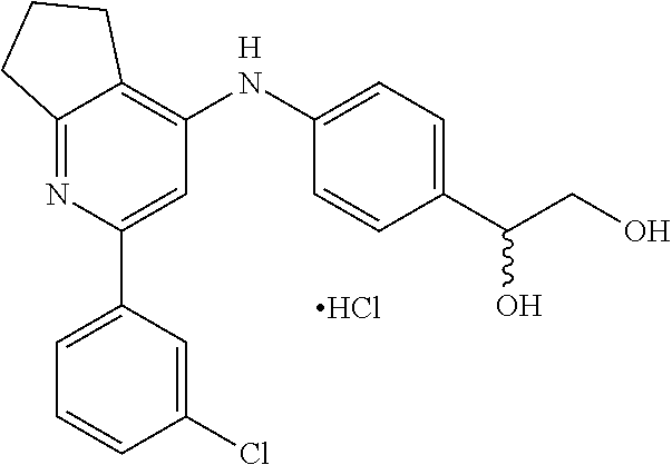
C12=NC(C3=CC=CC(Cl)=C3)=CC([HN]C3=CC=C(C(CO)O)C=C3)=C1CCC2.Cl
